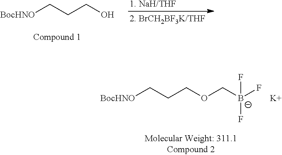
[1. NaH/THF].[2. BrCH2BF3K/THF].[BocHNO]CCCO.[BocHNO]CCCOC[B-](F)(F)F.[K]
